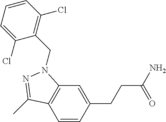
C1=CC(CCC(N)=O)=CC2=C1C(C)=NN2CC1=C(Cl)C=CC=C1Cl
